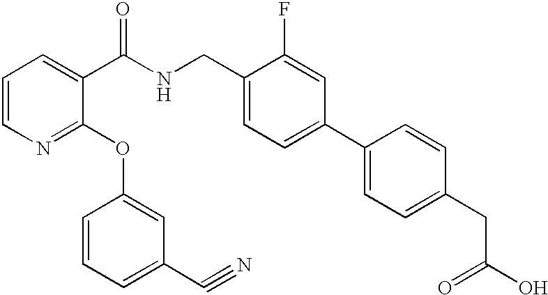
C1=CN=C(OC2=CC(C#N)=CC=C2)C(C(NCC2=CC=C(C3=CC=C(CC(O)=O)C=C3)C=C2F)=O)=C1
